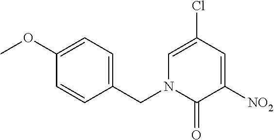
C1=C(Cl)C=C([NO2])C(=O)N1CC1=CC=C(OC)C=C1
